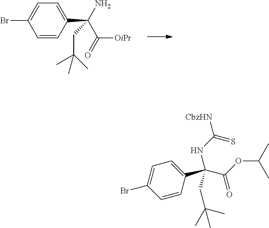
C1=CC(C(N)(C(=O)[OiPr])CC(C)(C)C)=CC=C1Br.C1=CC(C(NC(=S)[CbzHN])(C(OC(C)C)=O)CC(C)(C)C)=CC=C1Br
